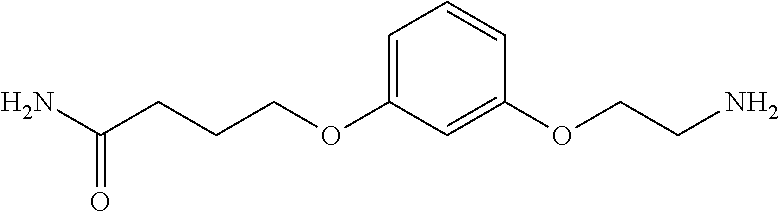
O(C1=CC=CC(OCCN)=C1)CCCC(N)=O
